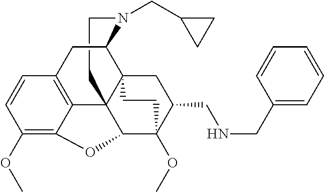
C1CN(CC2CC2)C2C34C15C1=C(C=CC(OC)=C1OC5C(OC)(C(CNCC1=CC=CC=C1)C3)CC4)C2
